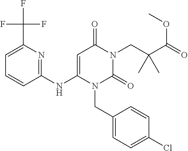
C1=C(C(F)(F)F)N=C(NC2=CC(=O)N(CC(C(OC)=O)(C)C)C(=O)N2CC2=CC=C(Cl)C=C2)C=C1
